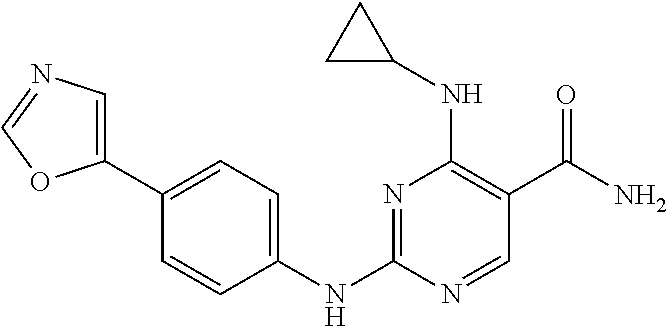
N1=C(NC2=CC=C(C3=CN=CO3)C=C2)N=CC(C(N)=O)=C1NC1CC1
